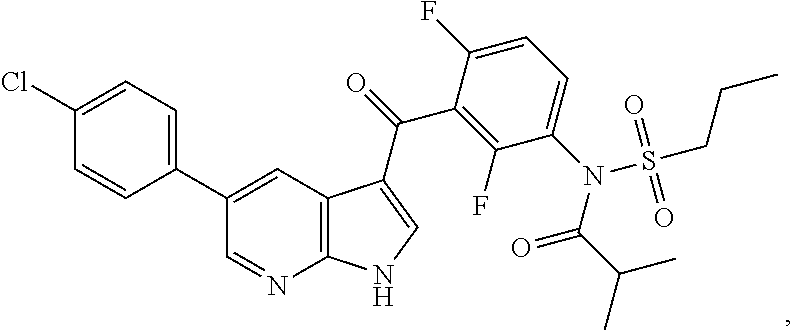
C1(Cl)=CC=C(C2=CC3=C(N=C2)NC=C3C(=O)C2=C(F)C(N(C(=O)C(C)C)S(CCC)(=O)=O)=CC=C2F)C=C1
